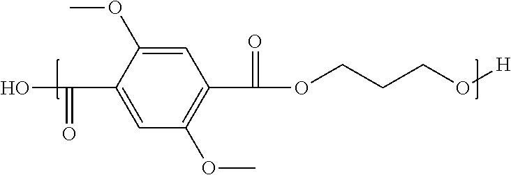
C1(C(=O)O)=CC(OC)=C(C(=O)OCCCO[H])C=C1OC
